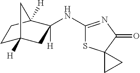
C1C2([H])CC(NC3=NC(=O)C4(S3)CC4)([H])C([H])(C1)C2
